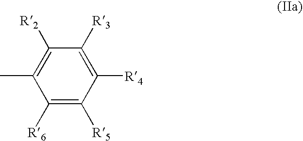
C1([R6])=C([R5])C([R4])=C([R3])C([R2])=C1C
